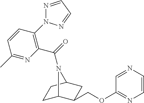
C1C2C(COC3=NC=CN=C3)CC(C1)N2C(=O)C1=C(N2N=CC=N2)C=CC(C)=N1
